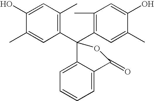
C1(C2(C3=C(C)C=C(O)C(C)=C3)OC(=O)C3=CC=CC=C23)=C(C)C=C(O)C(C)=C1
